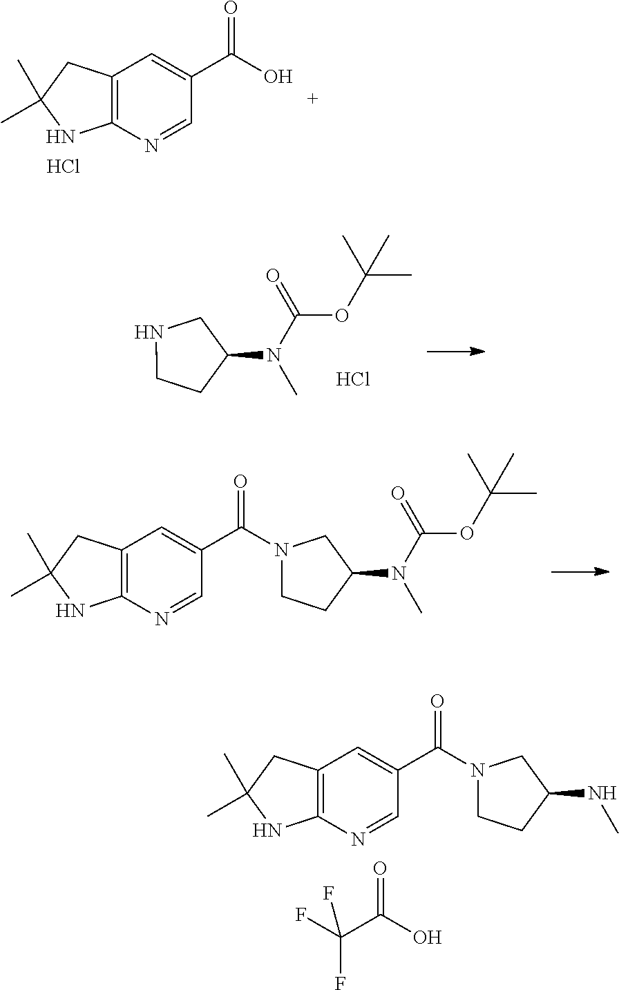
C12=C(N=CC(C(=O)O)=C1)NC(C)(C)C2.Cl.N1CCC(N(C)C(OC(C)(C)C)=O)C1.Cl.C12=C(N=CC(C(=O)N3CCC(N(C)C(OC(C)(C)C)=O)C3)=C1)NC(C)(C)C2.C12=C(N=CC(C(=O)N3CCC(NC)C3)=C1)NC(C)(C)C2.O=C(C(F)(F)F)O
